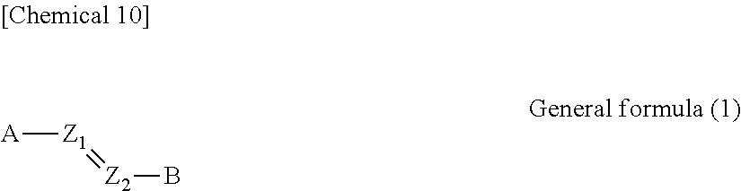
[A][Z1]=[Z2]B
